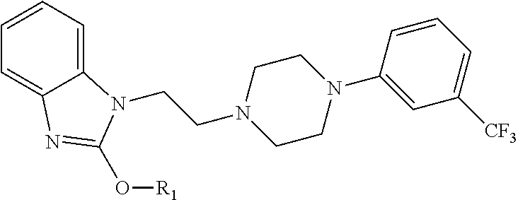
C12=CC=CC=C1N=C(O[R1])N2CCN1CCN(C2=CC([CF3])=CC=C2)CC1
